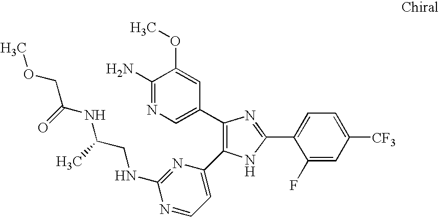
C1(C2=CN=C(N)C(OC)=C2)=C(C2=CC=NC(NCC(NC(COC)=O)C)=N2)NC(C2=CC=C([CF3])C=C2F)=N1
